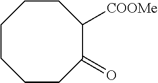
C1CC(=O)C([COOMe])CCCC1
